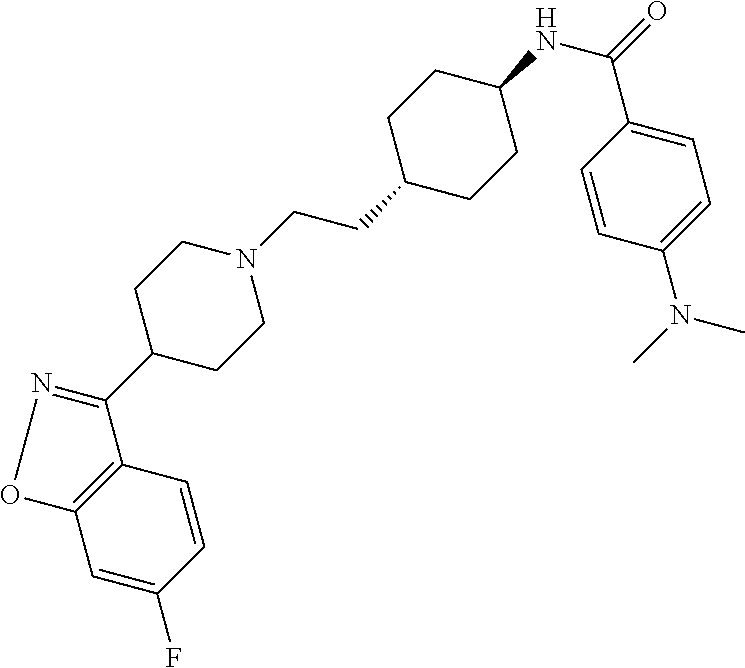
C1=C(F)C=CC2=C1ON=C2C1CCN(CCC2CCC(NC(=O)C3=CC=C(N(C)C)C=C3)CC2)CC1
